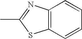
C1=CC2=C(C=C1)SC(C)=N2
